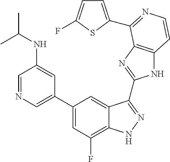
C1=C(C2=CC(F)=C3C(=C2)C(C2=NC4=C(N2)C=CN=C4C2=CC=C(F)S2)=NN3)C=C(NC(C)C)C=N1
